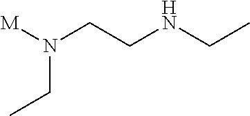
[M]N(CCNCC)CC
